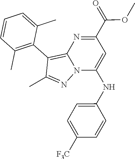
C12=C(C3=C(C)C=CC=C3C)C(C)=NN1C(NC1=CC=C([F3C])C=C1)=CC(C(=O)OC)=N2
